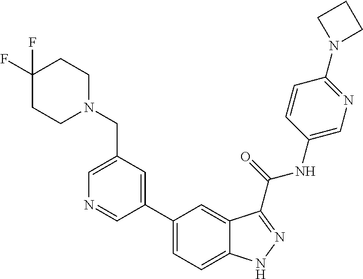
C1(CN2CCC(F)(F)CC2)=CN=CC(C2=CC=C3C(=C2)C(C(NC2=CN=C(N4CCC4)C=C2)=O)=NN3)=C1
